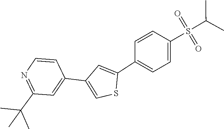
S(=O)(=O)(C(C)C)C1=CC=C(C2=CC(C3=CC(C(C)(C)C)=NC=C3)=CS2)C=C1
